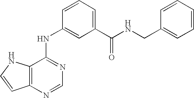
C12=C(N=CN=C1NC1=CC(C(NCC3=CC=CC=C3)=O)=CC=C1)C=CN2
